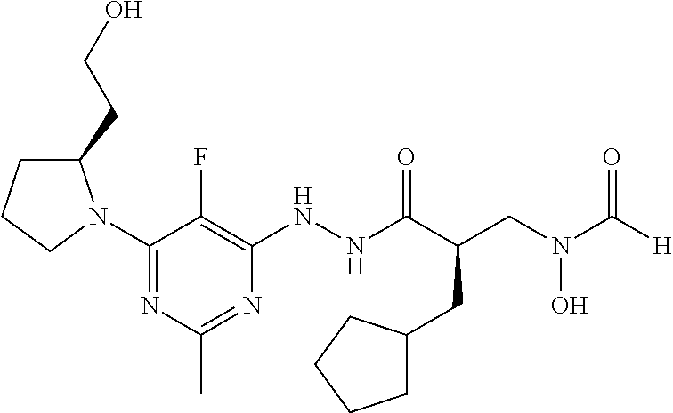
C1(N2C(CCO)CCC2)=NC(C)=NC(NNC(C(CC2CCCC2)CN(O)C(=O)[H])=O)=C1F
